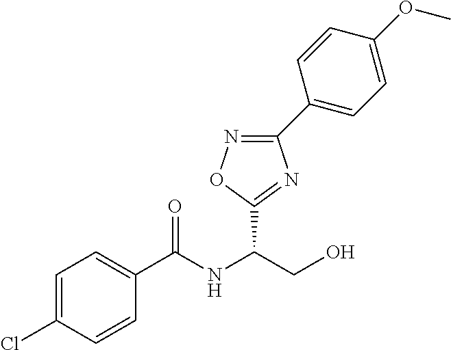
C1=C(Cl)C=CC(C(NC(CO)C2=NC(C3=CC=C(OC)C=C3)=NO2)=O)=C1
